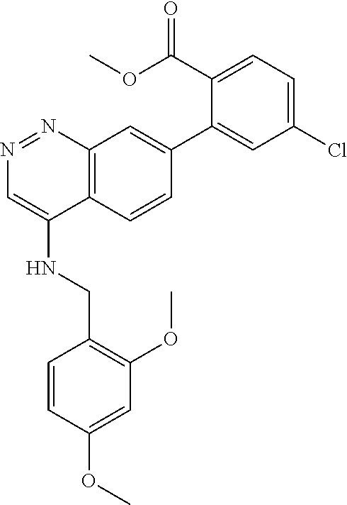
N1=NC2=C(C(NCC3=C(OC)C=C(OC)C=C3)=C1)C=CC(C1=CC(Cl)=CC=C1C(OC)=O)=C2
